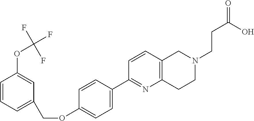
C1=CC=C(COC2=CC=C(C3=NC4=C(C=C3)CN(CCC(=O)O)CC4)C=C2)C=C1OC(F)(F)F
